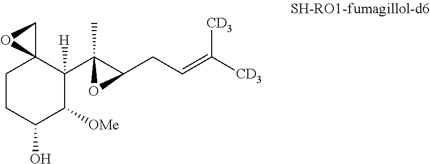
C1CC(O)C([OMe])C(C2(C)C(CC=C([CD3])[CD3])O2)([H])C12CO2
